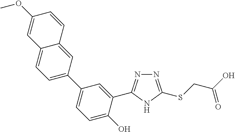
N1=C(SCC(O)=O)NC(C2=CC(C3=CC=C4C(=C3)C=CC(OC)=C4)=CC=C2O)=N1
